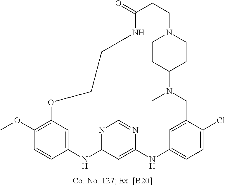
C12=CC(=C(OC)C=C1)OCCNC(=O)CCN1CCC(N(C)CC3=CC(=CC=C3Cl)NC3=CC(=NC=N3)N2)CC1
